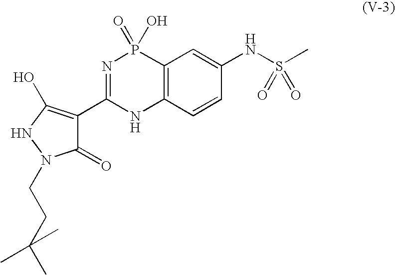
C12=C(C=CC(NS(C)(=O)=O)=C1)NC(C1=C(O)NN(CCC(C)(C)C)C1=O)=NP2(O)=O
